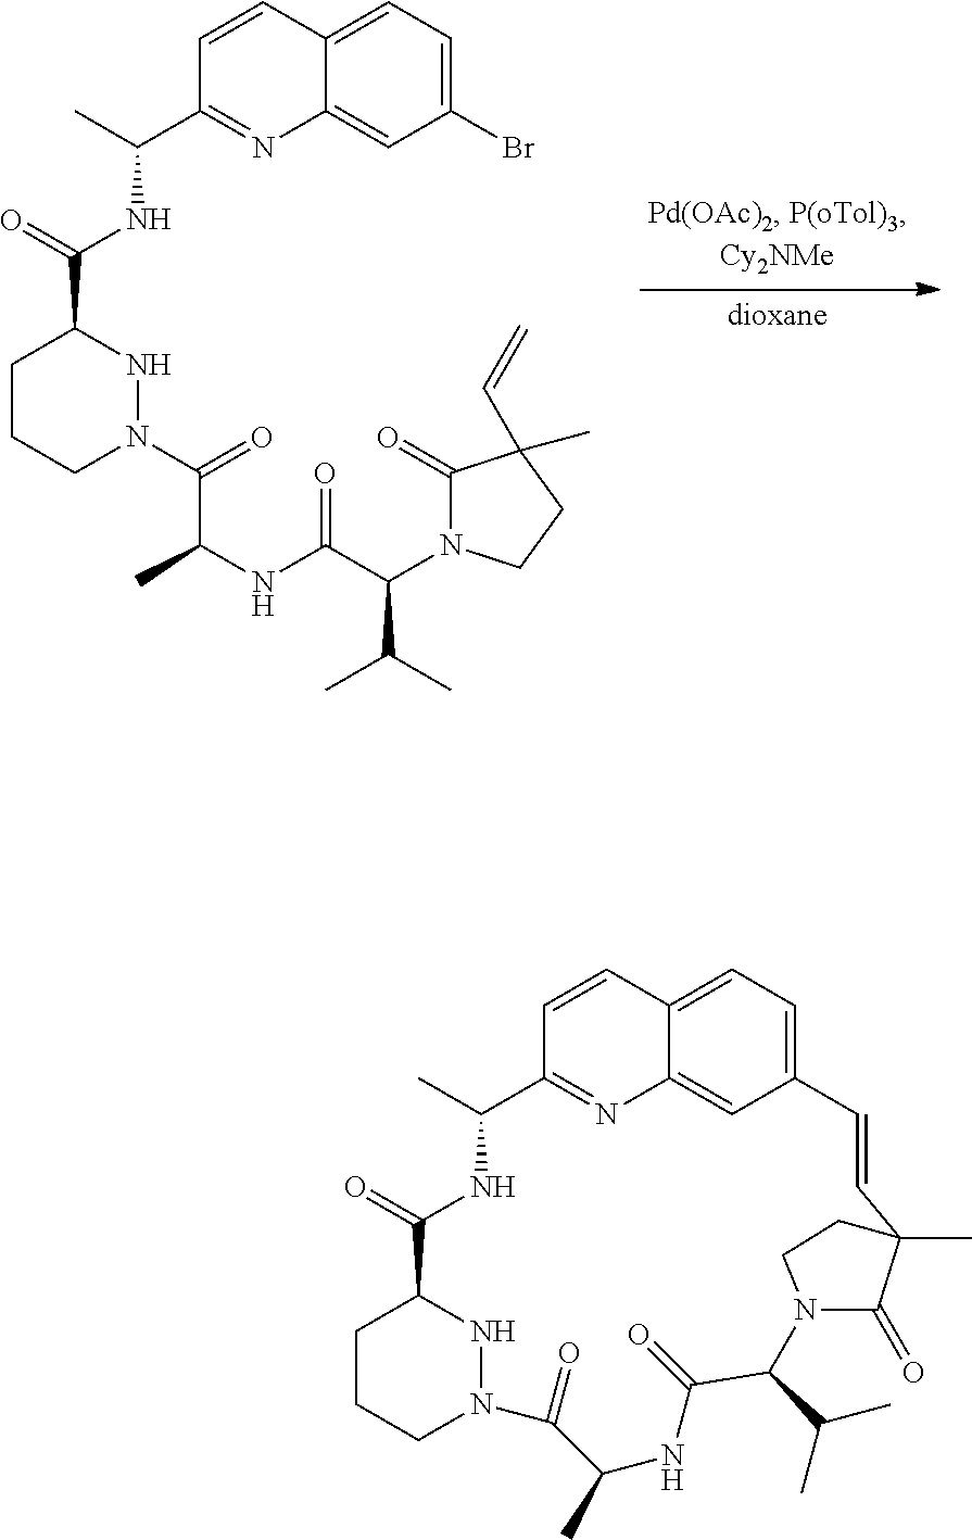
C1(Br)=CC=C2C(=C1)N=C(C(C)NC(C1CCCN(C(=O)C(C)NC(C(N3C(=O)C(C)(C=C)CC3)C(C)C)=O)N1)=O)C=C2.C12=CC=C3C(=C1)N=C(C=C3)C(C)NC(=O)C1CCCN(N1)C(=O)C(C)NC(=O)C(C(C)C)N1C(=O)C(C)(C=C2)CC1
